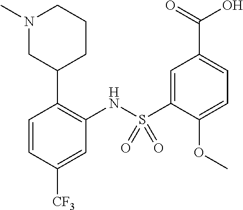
C1=CC([CF3])=CC(NS(C2=CC(C(=O)O)=CC=C2OC)(=O)=O)=C1C1CCCN(C)C1
